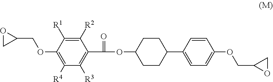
C1([R2])=C([R1])C(OCC2OC2)=C([R4])C([R3])=C1C(=O)OC1CCC(C2=CC=C(OCC3OC3)C=C2)CC1
